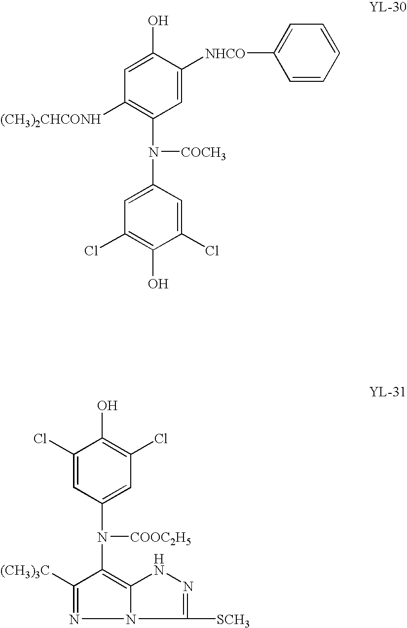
C1=C([NHCO]C2=CC=CC=C2)C(O)=CC([(CH3)2CHCONH])=C1N([COCH3])C1=CC(Cl)=C(O)C(Cl)=C1.C1=C(N([COOC2H5])C2=C3N(N=C2[(CH3)3C])C([SCH3])=NN3)C=C(Cl)C(O)=C1Cl
